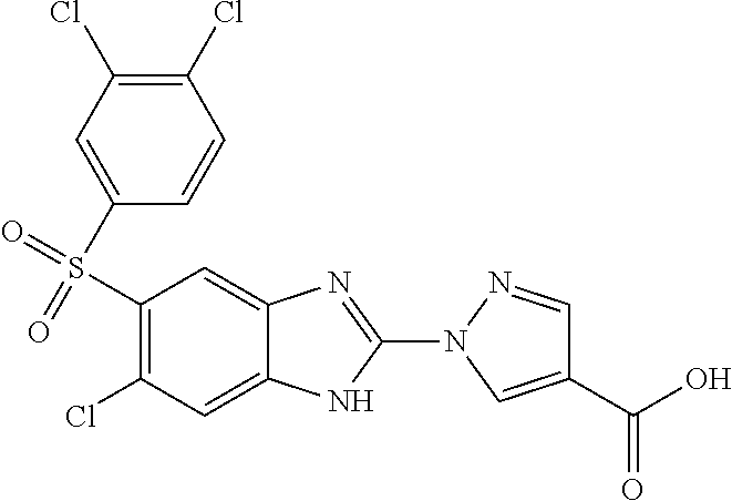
C1(S(=O)(=O)C2=CC(Cl)=C(Cl)C=C2)=C(Cl)C=C2C(=C1)N=C(N1C=C(C(=O)O)C=N1)N2
